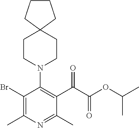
BrC1=C(C)N=C(C)C(C(C(OC(C)C)=O)=O)=C1N1CCC2(CC1)CCCC2
